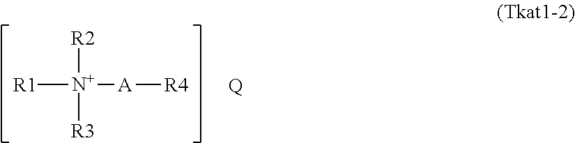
[N+]([R1])([A][R4])([R2])[R3].[Q]
